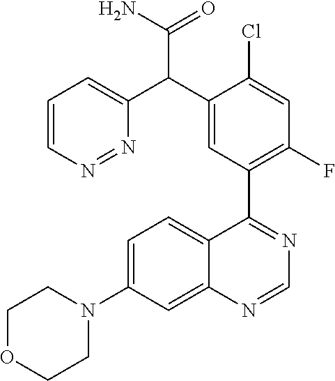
C12=CC(N3CCOCC3)=CC=C1C(C1=C(F)C=C(Cl)C(C(C3=CC=CN=N3)C(N)=O)=C1)=NC=N2
